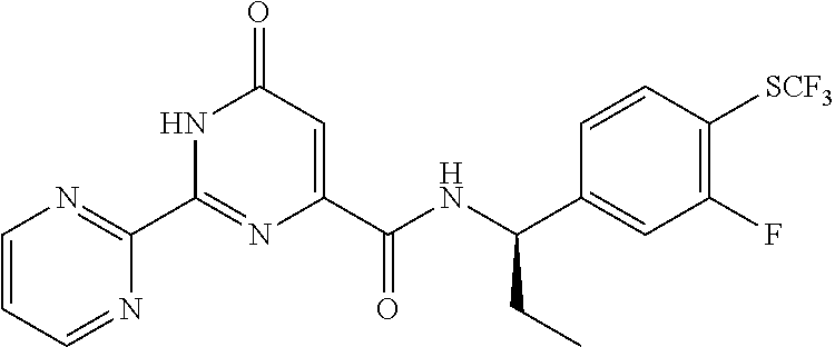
C1(=O)C=C(C(NC(C2=CC(F)=C([SCF3])C=C2)CC)=O)N=C(C2=NC=CC=N2)N1
